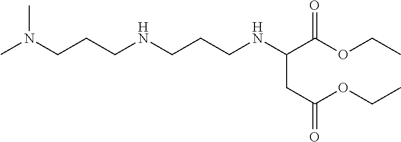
CN(CCCNCCCNC(C(OCC)=O)CC(OCC)=O)C
